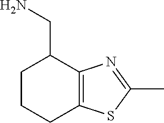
C12=C(N=C(C)S1)C(CN)CCC2
